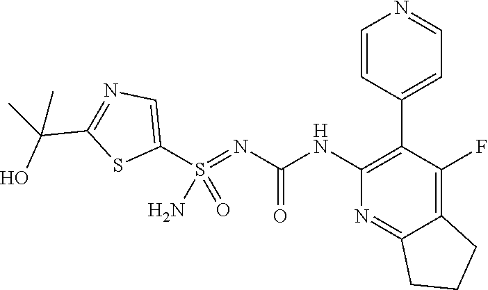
C1(C2=CC=NC=C2)=C(NC(N=S(C2=CN=C(C(O)(C)C)S2)(=O)N)=O)N=C2C(=C1F)CCC2
